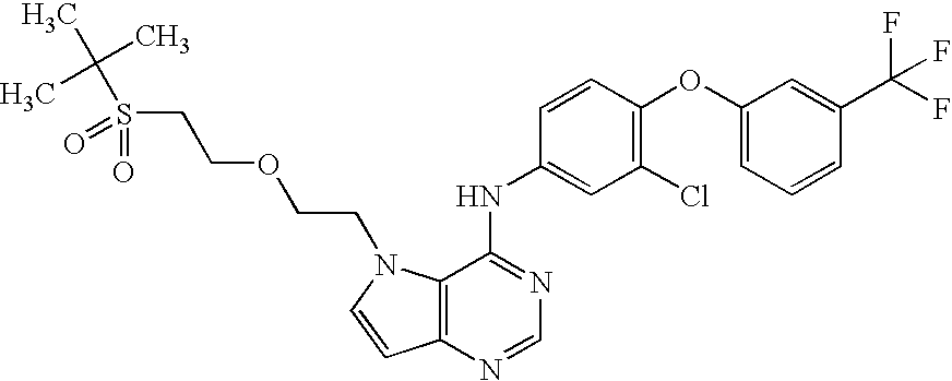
C12=C(N=CN=C1NC1=CC(Cl)=C(OC3=CC=CC(C(F)(F)F)=C3)C=C1)C=CN2CCOCCS(=O)(=O)C(C)(C)C
